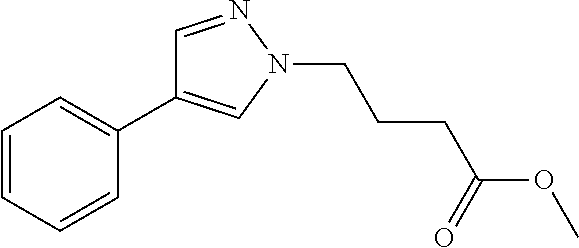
C(CCC(OC)=O)N1C=C(C2=CC=CC=C2)C=N1
